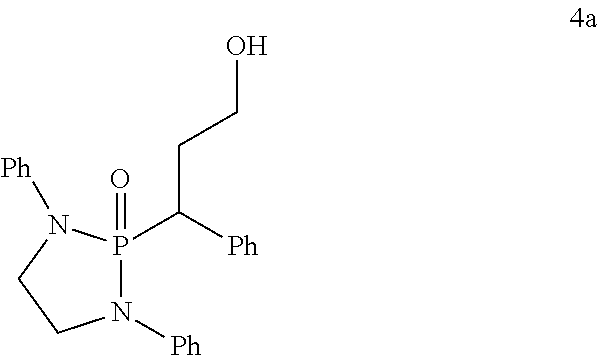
N1([Ph])P(=O)(C([Ph])CCO)N([Ph])CC1
